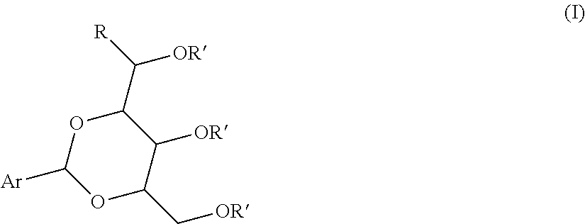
C1(C([R])[OR])OC([Ar])OC(C[OR])C1[OR]
